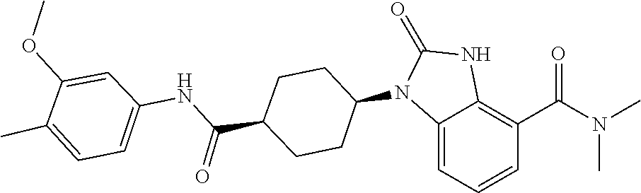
O=C1NC2=C(C(N(C)C)=O)C=CC=C2N1C1CCC(C(NC2=CC=C(C)C(OC)=C2)=O)CC1
